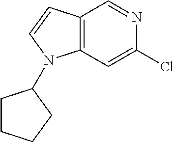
C1(Cl)=CC2=C(C=N1)C=CN2C1CCCC1
